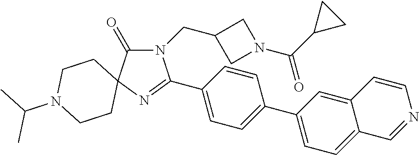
N1(CC2CN(C(C3CC3)=O)C2)C(=O)C2(N=C1C1=CC=C(C3=CC=C4C(=C3)C=CN=C4)C=C1)CCN(C(C)C)CC2
